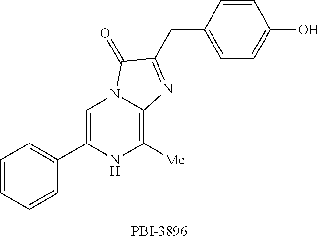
C1=CC=CC(C2=CN3C(=C([Me])N2)N=C(CC2=CC=C(O)C=C2)C3=O)=C1
